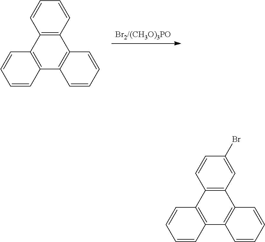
C12=C(C=CC=C1)C1=C(C3=C2C=CC=C3)C=CC=C1.C12=C(C=C(Br)C=C1)C1=C(C3=C2C=CC=C3)C=CC=C1
